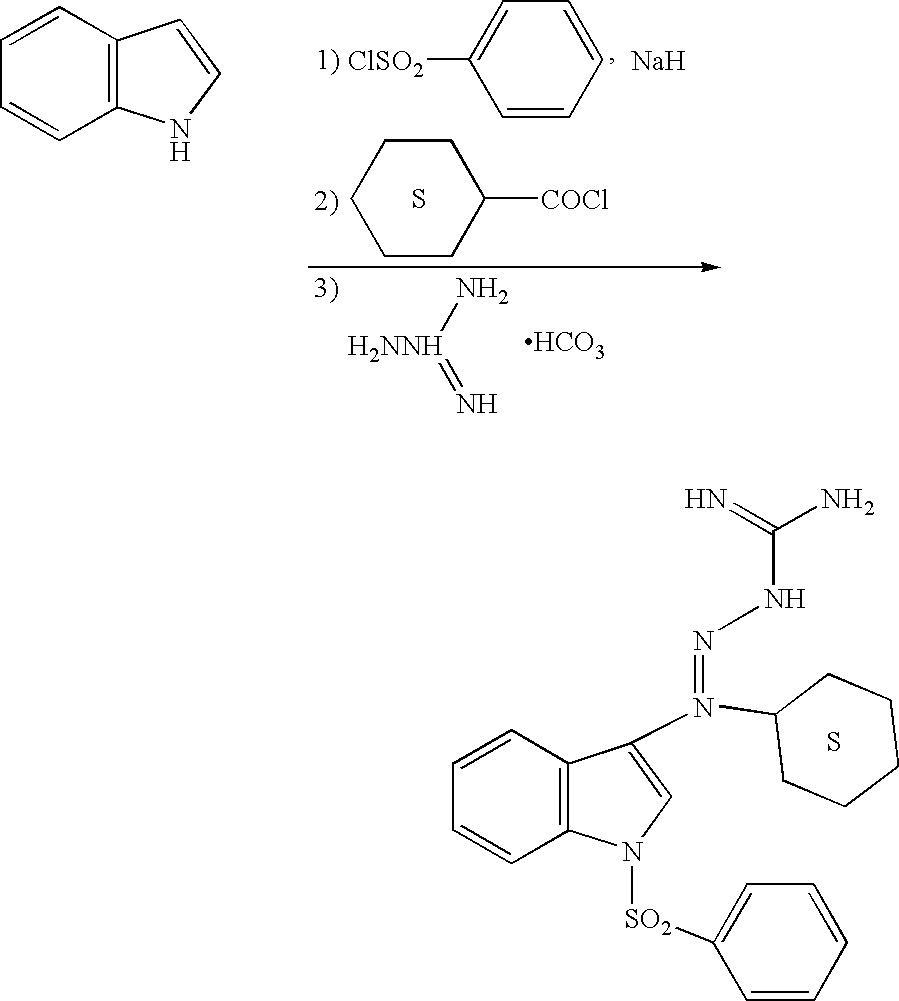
C1=CC2=C(C=C1)NC=C2.[ClSO2]C1=CC=CC=C1.[Na].C1CCCCC1[COCl].S.[H2NNH](N)=N.[HCO3].C1=CC2=C(C=C1)N([SO2]C1=CC=CC=C1)C=C2N(=NNC(N)=N)C1CCCCC1.S
